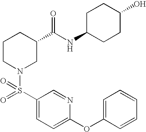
N1=CC(S(=O)(N2CC(C(NC3CCC(O)CC3)=O)CCC2)=O)=CC=C1OC1=CC=CC=C1
